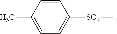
C1=C(C)C=CC([SO4]C)=C1
